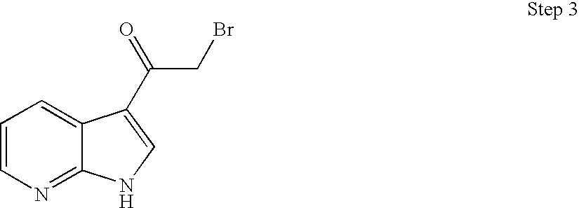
C1=CN=C2C(=C1)C(C(CBr)=O)=CN2
